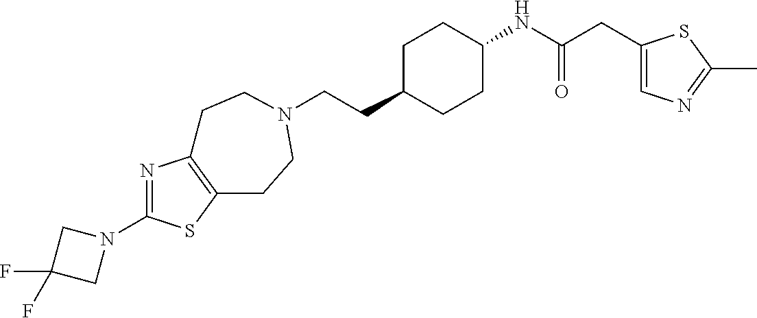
C(CC1CCC(NC(CC2=CN=C(C)S2)=O)CC1)N1CCC2=C(N=C(N3CC(F)(F)C3)S2)CC1
